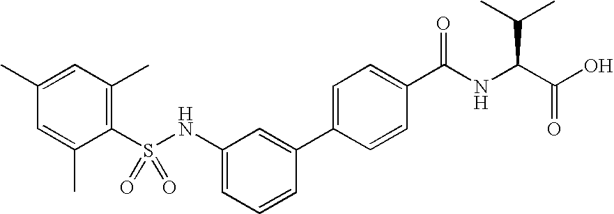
C1=C(C)C=C(C)C(S(NC2=CC=CC(C3=CC=C(C(NC(C(=O)O)C(C)C)=O)C=C3)=C2)(=O)=O)=C1C
